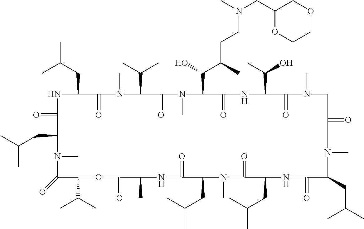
N1C(=O)C(CC(C)C)N(C)C(=O)C(C(C)C)OC(=O)C(C)NC(=O)C(CC(C)C)N(C)C(=O)C(CC(C)C)NC(=O)C(CC(C)C)N(C)C(=O)CN(C)C(=O)C(C(C)O)NC(=O)C(C(O)C(CCN(CC2OCCOC2)C)C)N(C)C(=O)C(C(C)C)N(C)C(=O)C1CC(C)C
